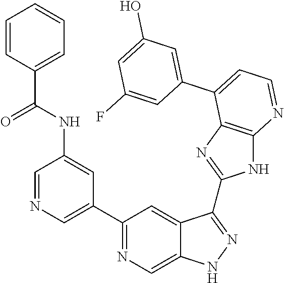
C1(C2=NC=C3C(=C2)C(C2=NC4=C(N2)N=CC=C4C2=CC(O)=CC(F)=C2)=NN3)=CN=CC(NC(=O)C2=CC=CC=C2)=C1
